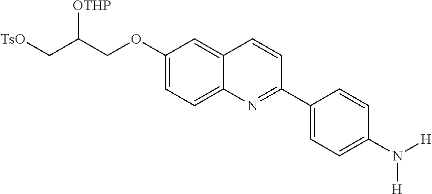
C1(OCC(C[TsO])[OTHP])=CC=C2C(=C1)C=CC(C1=CC=C(N([H])[H])C=C1)=N2
